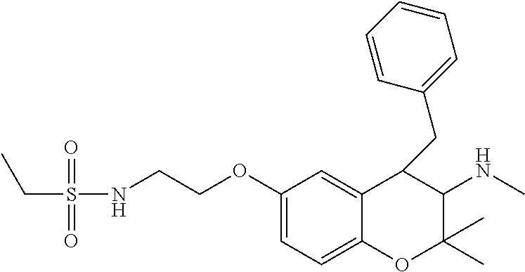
C1(OCCNS(CC)(=O)=O)=CC=C2C(=C1)C(CC1=CC=CC=C1)C(NC)C(C)(C)O2
